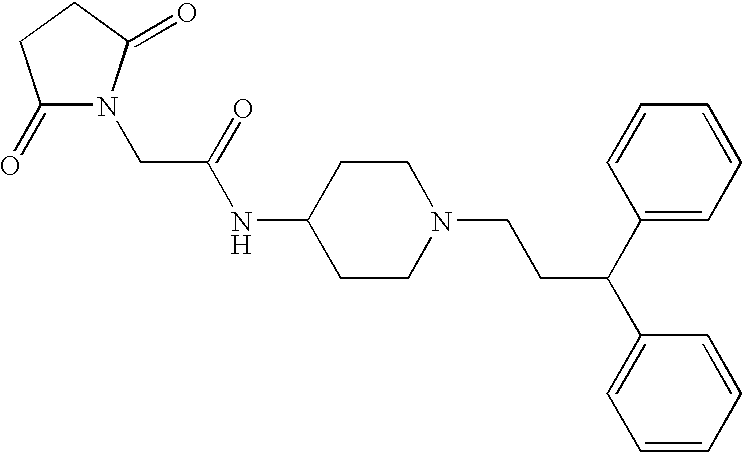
C1(=O)N(CC(NC2CCN(CCC(C3=CC=CC=C3)C3=CC=CC=C3)CC2)=O)C(=O)CC1
